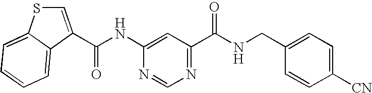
C1(C(NC2=CC(C(NCC3=CC=C([CN])C=C3)=O)=NC=N2)=O)=CSC2=CC=CC=C12
